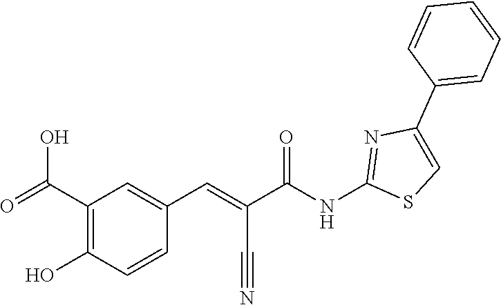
C1=CC(C2=CSC(NC(C(=CC3=CC(C(=O)O)=C(O)C=C3)C#N)=O)=N2)=CC=C1
